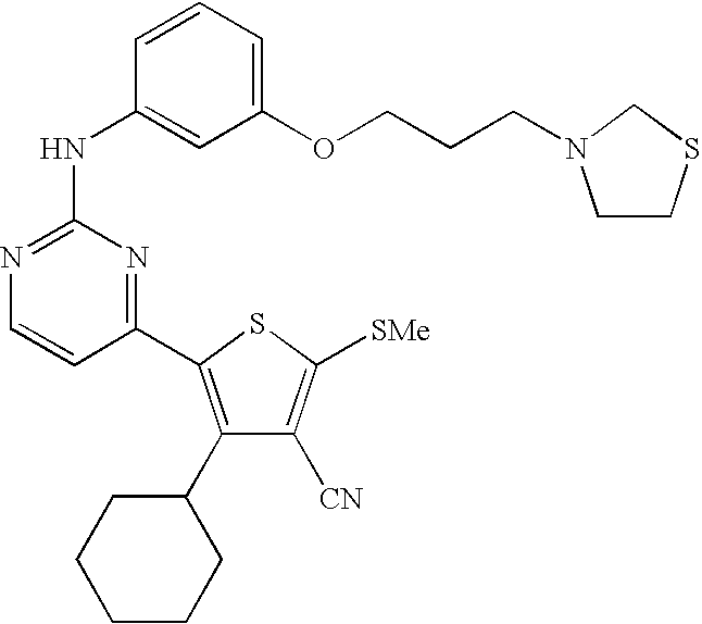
C1=CC(NC2=NC=CC(C3=C(C4CCCCC4)C([CN])=C([SMe])S3)=N2)=CC(OCCCN2CCSC2)=C1
